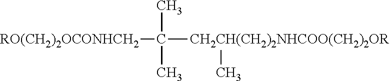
[RO(CH2)2OCONHCH2]C(C)(C)[CH2CH(CH2)2NHCOO(CH2)2OR]C
